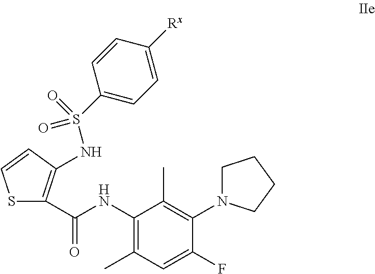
C1(NC(=O)C2=C(NS(C3=CC=C([Rx])C=C3)(=O)=O)C=CS2)=C(C)C=C(F)C(N2CCCC2)=C1C
